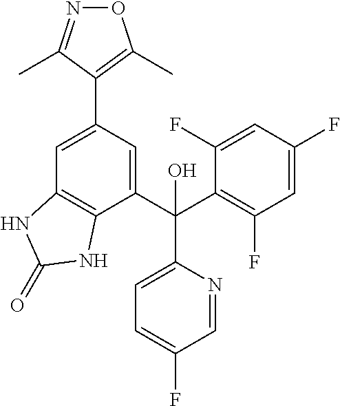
N1=C(C)C(C2=CC3=C(C(C(C4=CC=C(F)C=N4)(C4=C(F)C=C(F)C=C4F)O)=C2)NC(=O)N3)=C(C)O1
